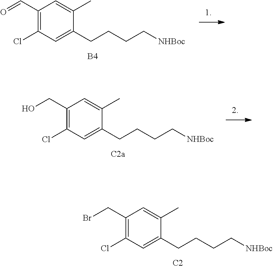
[C2].C1(C)=CC(CBr)=C(Cl)C=C1CCCC[NHBoc].[B4].C1(C)=CC(C=O)=C(Cl)C=C1CCCC[NHBoc].[C2a].C1(C)=CC(CO)=C(Cl)C=C1CCCC[NHBoc]
